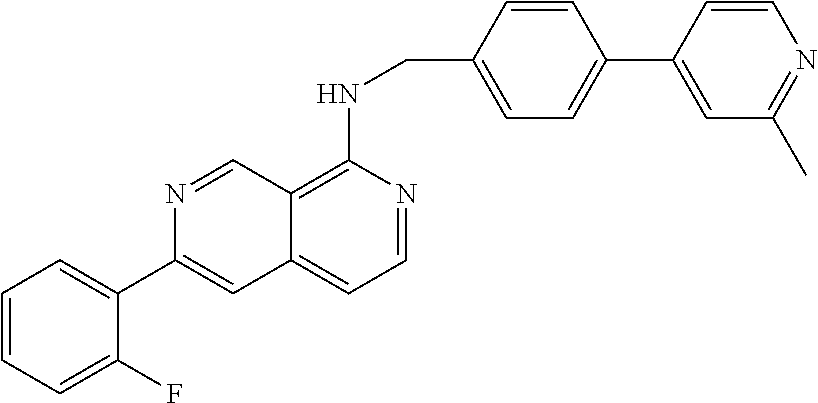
C1=CC(CNC2=C3C(=CC=N2)C=C(C2=CC=CC=C2F)N=C3)=CC=C1C1=CC(C)=NC=C1
